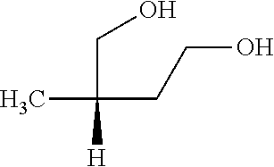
CC(CO)(CCO)[H]
